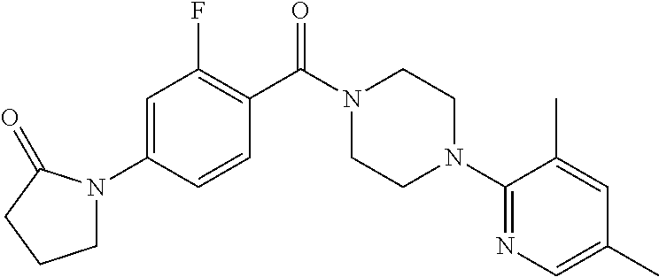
C1=C(N2CCCC2=O)C=CC(C(N2CCN(C3=NC=C(C)C=C3C)CC2)=O)=C1F
